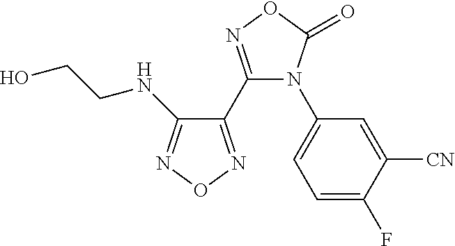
C1(NCCO)=NON=C1C1=NOC(=O)N1C1=CC=C(F)C([CN])=C1
